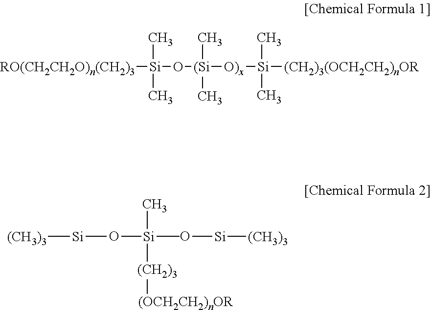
[RO(CH2CH2O)n(CH2)3][Si](C)(C)O[(Si](C)(C)[O)x][Si]([(CH2)3(OCH2CH2)nOR])(C)C.[(CH3)3][Si]O[Si](O[Si][(CH3)3])(C)([(CH2)3][(OCH2CH2)nOR])C
